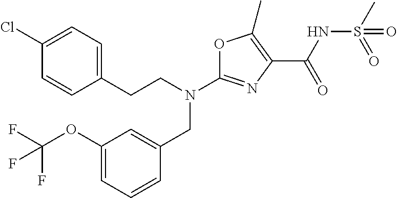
N(C1=NC(C(NS(C)(=O)=O)=O)=C(C)O1)(CC1=CC(OC(F)(F)F)=CC=C1)CCC1=CC=C(Cl)C=C1
